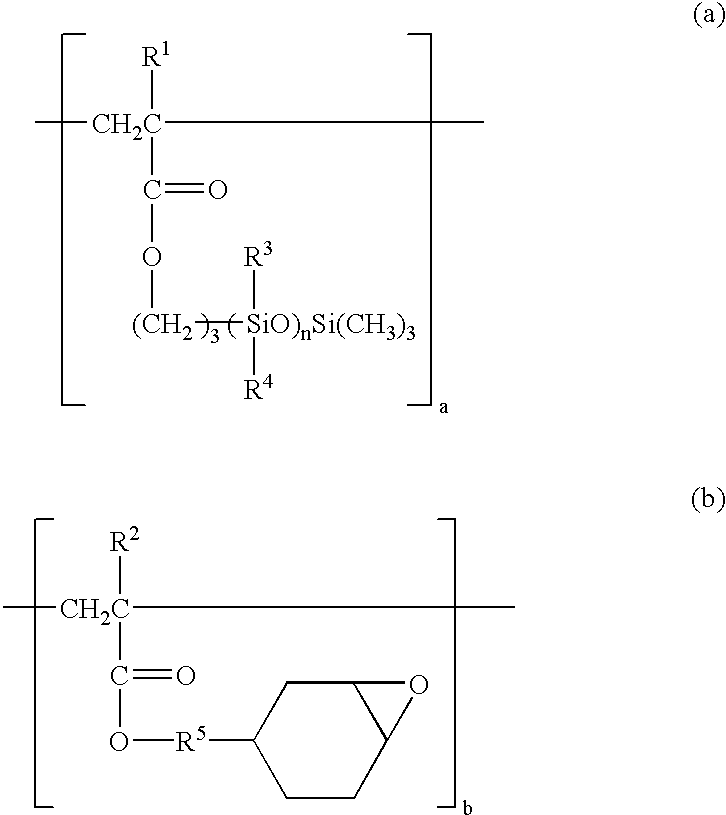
C[CH2C]([R1])(C(=O)O[(CH2][SiO)nSi(CH3)3]([R4])[R3])C.[CH2C](C)(C)([R2])C(O[R5]C1CCC2C(C1)O2)=O
